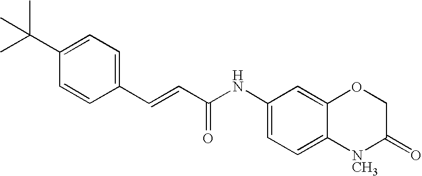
CC(C1=CC=C(C=CC(NC2=CC=C3C(=C2)OCC(=O)[NCH3]3)=O)C=C1)(C)C
